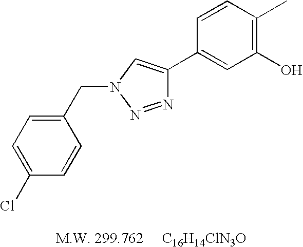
C1(CN2N=NC(C3=CC(O)=C(C)C=C3)=C2)=CC=C(Cl)C=C1
